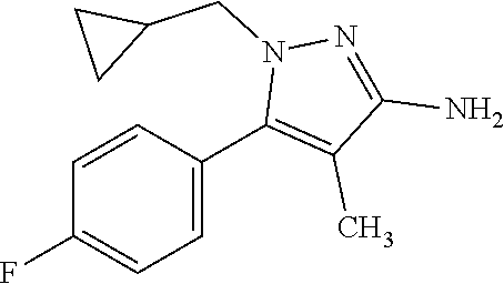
C1=CC(C2=C(C)C(N)=NN2CC2CC2)=CC=C1F
